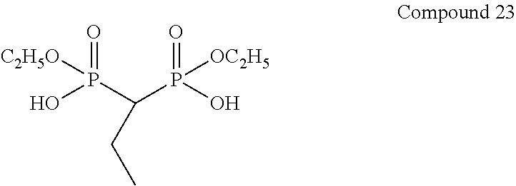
OP(C(P(O)([OC2H5])=O)CC)([C2H5O])=O
